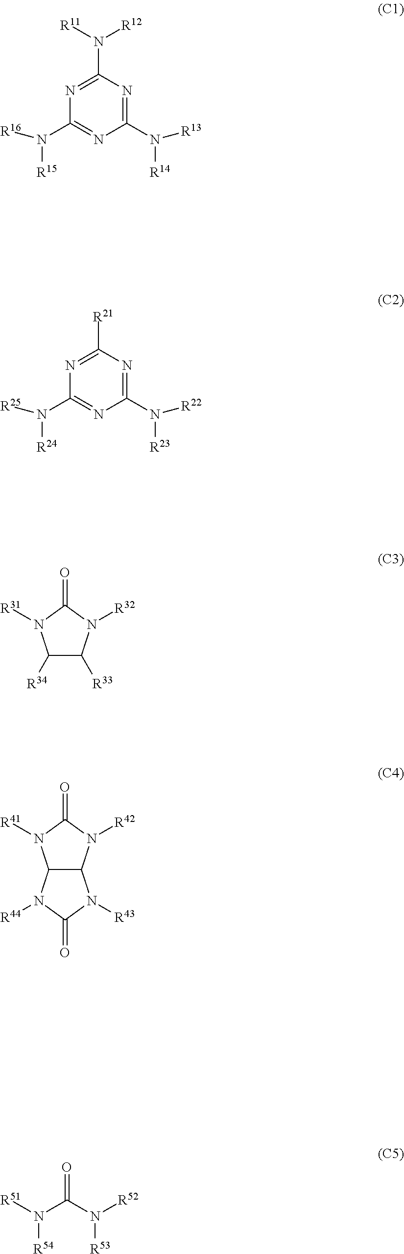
N1=C(N([R12])[R11])N=C(N([R14])[R13])N=C1N([R15])[R16].N1=C([R21])N=C(N([R23])[R22])N=C1N([R24])[R25].C1([R34])C([R33])N([R32])C(=O)N1[R31].C12C(N([R42])C(=O)N1[R41])N([R43])C(=O)N2[R44].O=C(N([R54])[R51])N([R53])[R52]
